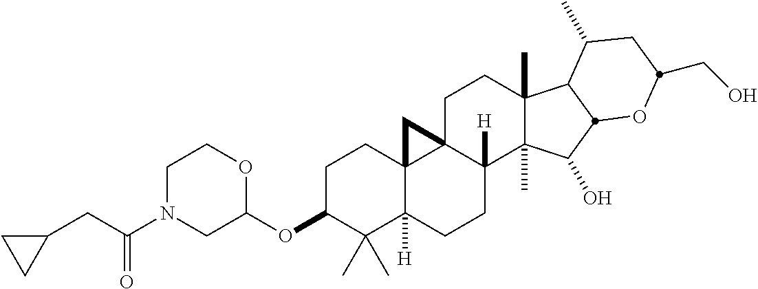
C(C(N1CC(OC2C(C)(C)C3([H])C4(CC2)C2(CCC5(C)C(C)(C(O)C6C5C(C)CC(CO)O6)C2([H])CC3)C4)OCC1)=O)C1CC1
